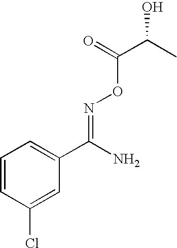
C1=CC(Cl)=CC(C(N)=NOC(=O)C(C)O)=C1
